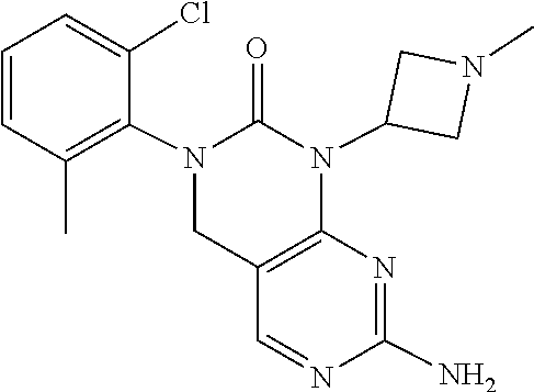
N1=CC2=C(N=C1N)N(C1CN(C)C1)C(=O)N(C1=C(C)C=CC=C1Cl)C2
